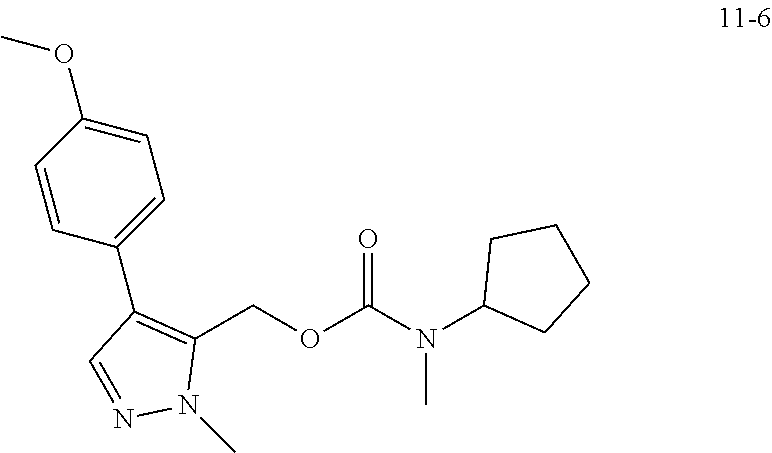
C1(COC(N(C2CCCC2)C)=O)=C(C2=CC=C(OC)C=C2)C=NN1C
